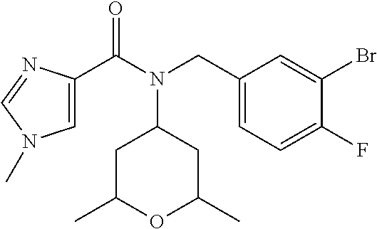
C1=C(C(N(CC2=CC=C(F)C(Br)=C2)C2CC(C)OC(C)C2)=O)N=CN1C
